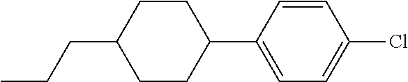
C1(CCC)CCC(C2=CC=C(Cl)C=C2)CC1
